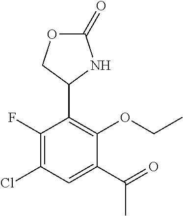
C1(C(=O)C)=CC(Cl)=C(F)C(C2NC(=O)OC2)=C1OCC
